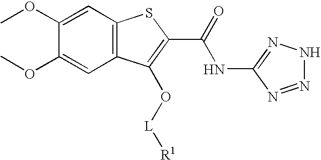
C12=C(C=C(OC)C(OC)=C1)SC(C(=O)NC1=NNN=N1)=C2O[L][R1]
